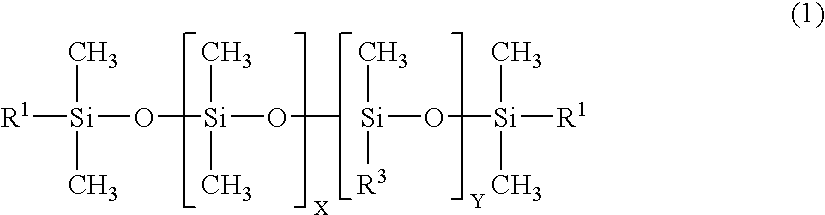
[R1][Si](O[Si](OC)(C)C)(C)C.[Si](O[Si]([R1])(C)C)(C)[R3]
